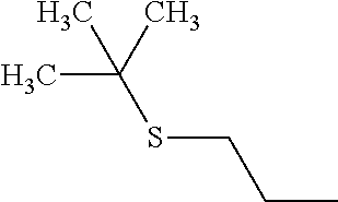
C(C)CSC(C)(C)C
